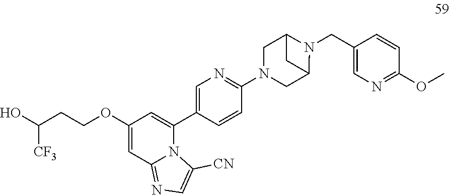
C1(OC)=NC=C(CN2C3CN(C4=NC=C(C5=CC(OCCC(O)[CF3])=CC6=NC=C([CN])N56)C=C4)CC2C3)C=C1
